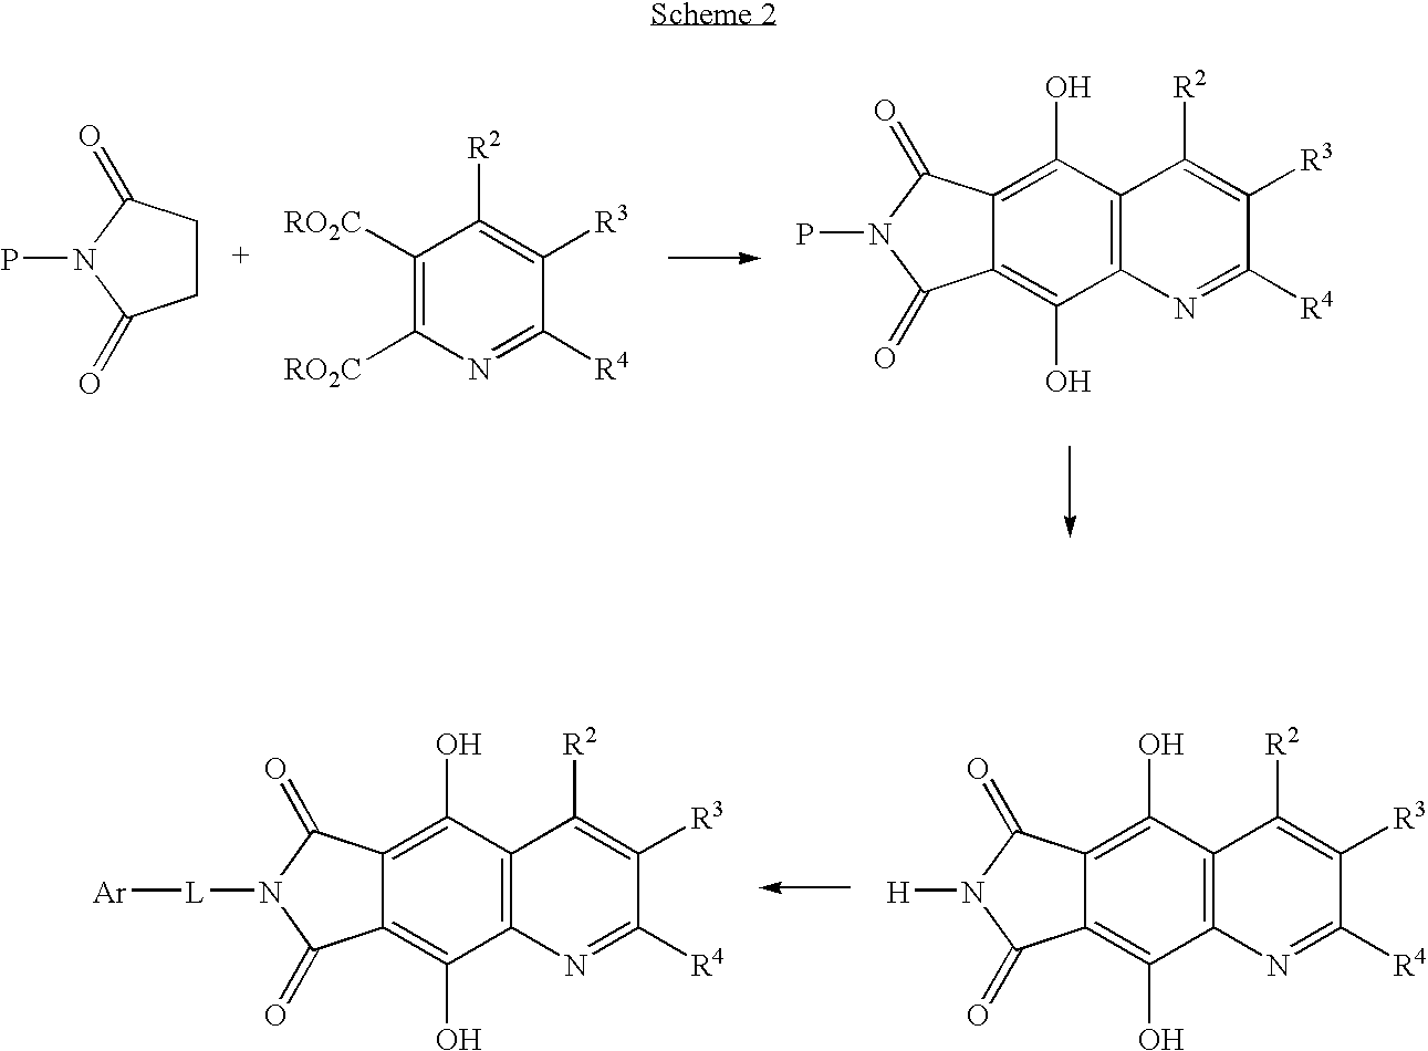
C1CC(=O)N(P)C1=O.C1([RO2C])=C([RO2C])N=C([R4])C([R3])=C1[R2].C12=C(N=C([R4])C([R3])=C1[R2])C(O)=C1C(=C2O)C(=O)N(P)C1=O.C12=C(N=C([R4])C([R3])=C1[R2])C(O)=C1C(=C2O)C(=O)N([H])C1=O.C12=C(N=C([R4])C([R3])=C1[R2])C(O)=C1C(=C2O)C(=O)N([L][Ar])C1=O
